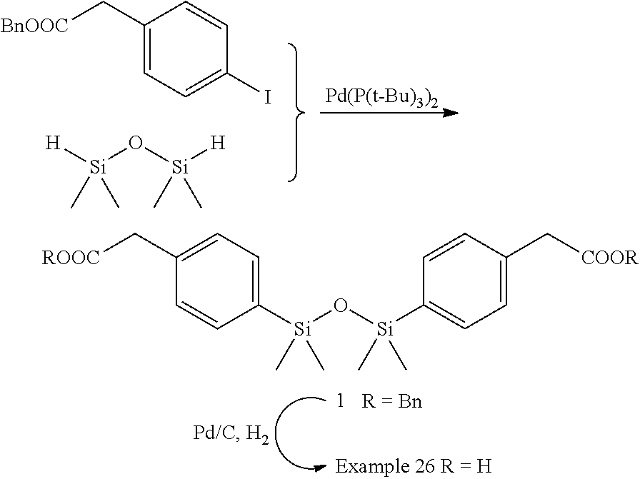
[Pd(P(t-Bu)3)2].C1(C[BnOOC])=CC=C(I)C=C1.[H][Si](O[Si]([H])(C)C)(C)C.C1=C([Si](O[Si](C2=CC=C(C[COOR])C=C2)(C)C)(C)C)C=CC(C[ROOC])=C1
